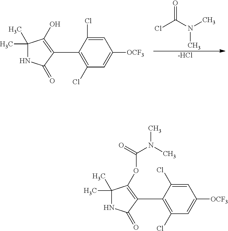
O=C(N(C)C)Cl.[-HCl].C1(C2=C(Cl)C=C([OCF3])C=C2Cl)=C(O)C(C)(C)NC1=O.C1(C2=C(Cl)C=C([OCF3])C=C2Cl)=C(OC(N(C)C)=O)C(C)(C)NC1=O
